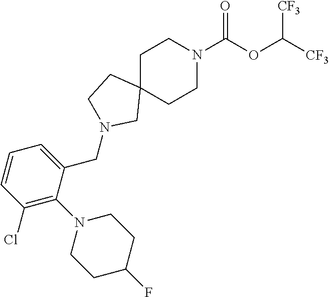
C1C2(CCN(C(OC([CF3])[CF3])=O)C1)CCN(CC1=CC=CC(Cl)=C1N1CCC(F)CC1)C2
